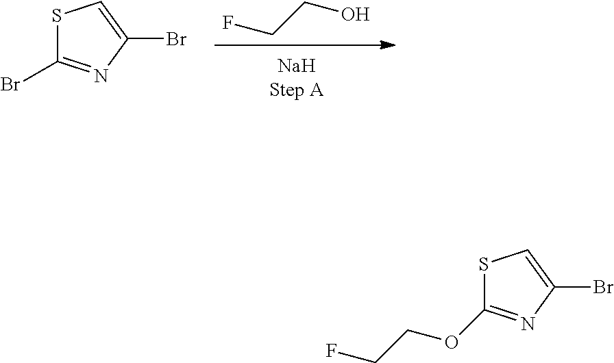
FCCO.S1C(Br)=NC(Br)=C1.S1C(OCCF)=NC(Br)=C1
